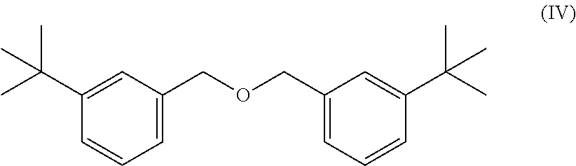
C1=C(C(C)(C)C)C=CC=C1COCC1=CC=CC(C(C)(C)C)=C1
